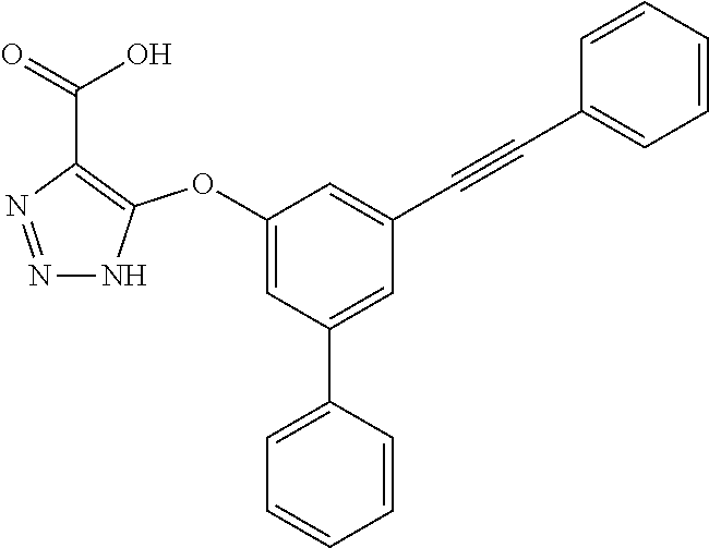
C1(OC2=C(C(=O)O)N=NN2)=CC(C2=CC=CC=C2)=CC(C#CC2=CC=CC=C2)=C1
